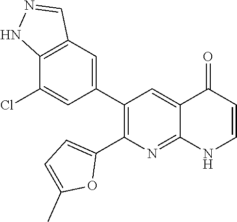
C12=C(C=C(C3=C(C4=CC=C(C)O4)N=C4C(=C3)C(=O)C=CN4)C=C1Cl)C=NN2
